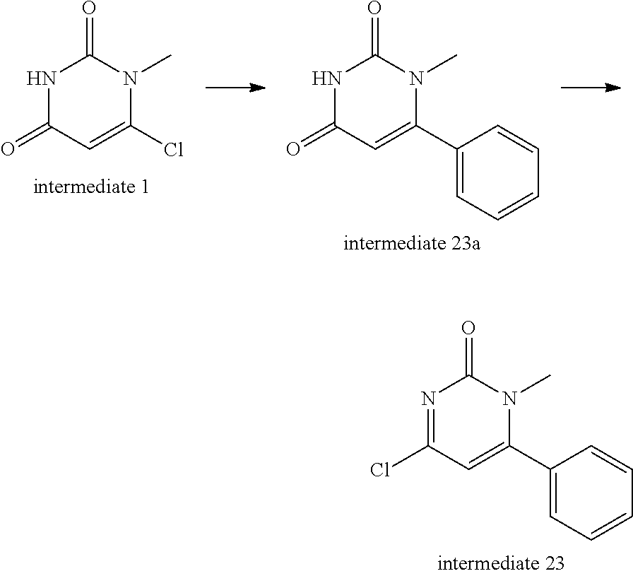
N1C(=O)C=C(C2=CC=CC=C2)N(C)C1=O.N1C(=O)C=C(Cl)N(C)C1=O.N1=C(Cl)C=C(C2=CC=CC=C2)N(C)C1=O
